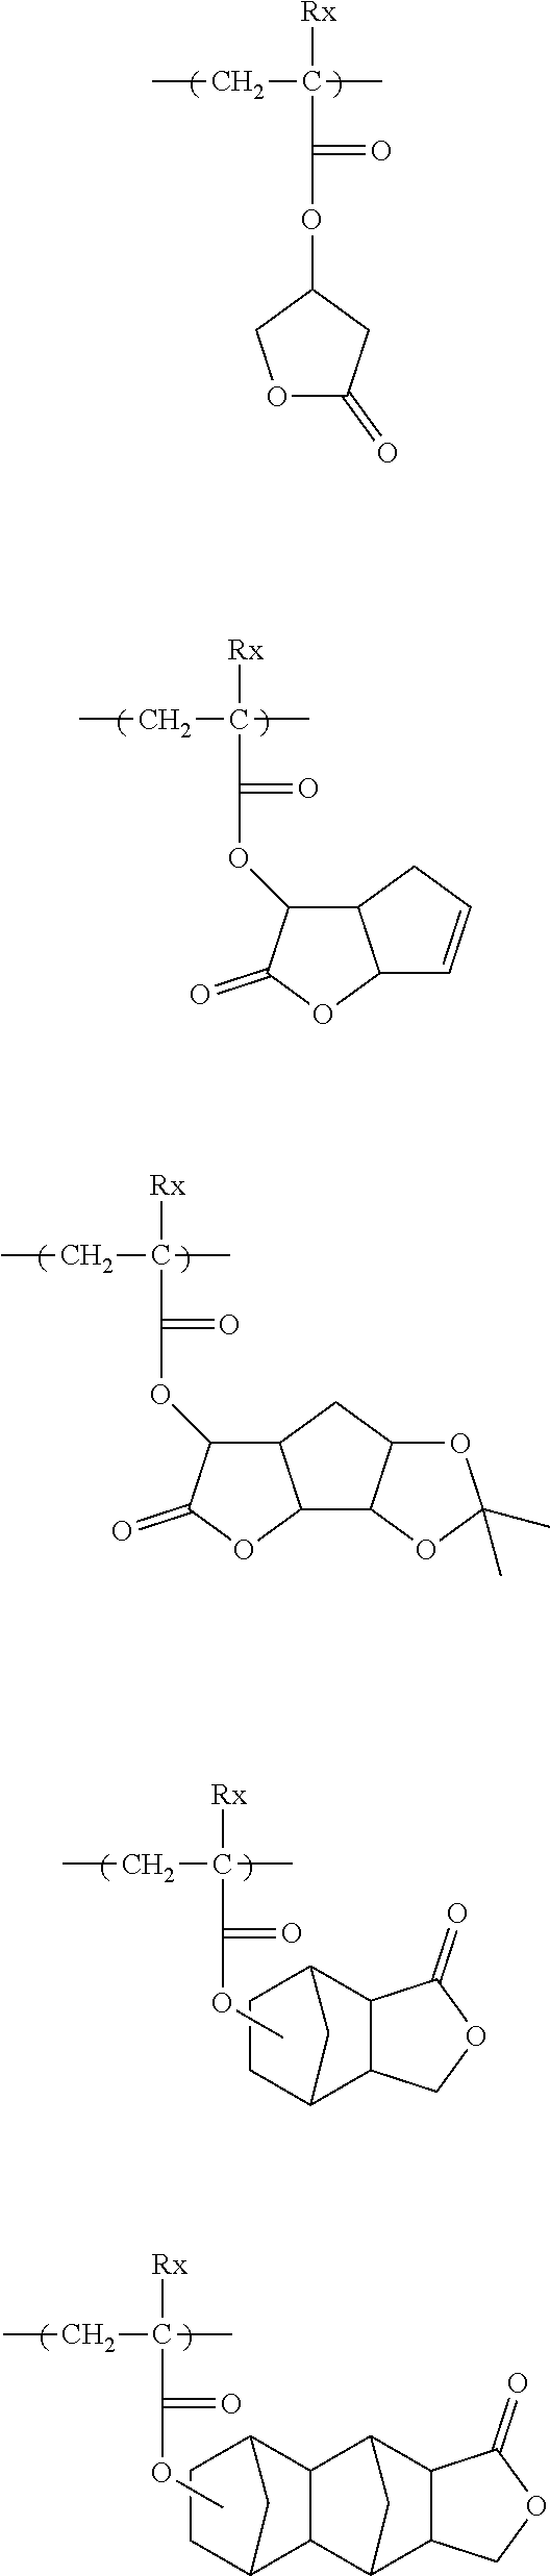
CCC(C)([Rx])C(=O)OC1COC(=O)C1.CCC(C)([Rx])C(=O)OC1C2C(OC1=O)C=CC2.CCC(C)([Rx])C(=O)OC1C2C(OC1=O)C1C(C2)OC(C)(C)O1.CCC(C)([Rx])C(=O)OC.C1CC2C3C(C1C2)C(=O)OC3.CCC(C)([Rx])C(=O)OC.C1CC2C3C(C1C2)C1C2C(C3C1)COC2=O
